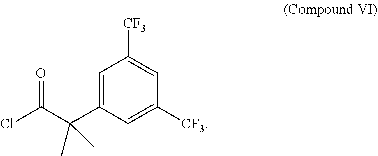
C1=C(C(C(Cl)=O)(C)C)C=C([CF3])C=C1[CF3]
